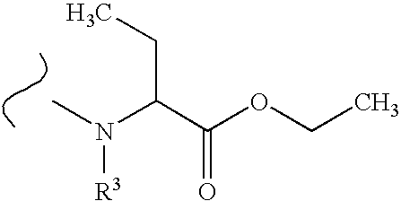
CN(C(C(OCC)=O)CC)[R3]
